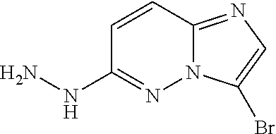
C1=CC2=NC=C(Br)N2N=C1NN
